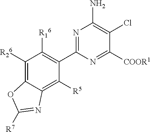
C1([R26])=C2C(=C([R5])C(C3=NC(N)=C(Cl)C([COOR1])=N3)=C1[R16])N=C([R7])O2
